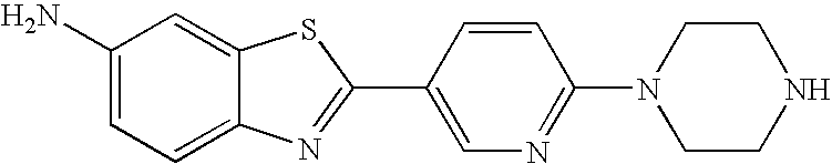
C1(N)=CC=C2C(=C1)SC(C1=CN=C(N3CCNCC3)C=C1)=N2
